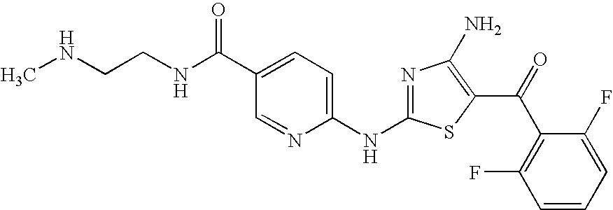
CNCCNC(C1=CC=C(NC2=NC(N)=C(C(C3=C(F)C=CC=C3F)=O)S2)N=C1)=O
